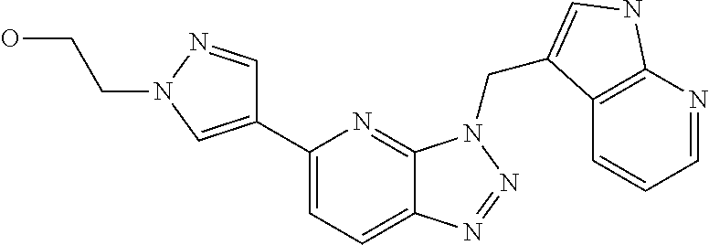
C1(C2=CN(CCO)N=C2)=CC=C2C(=N1)N(CC1=CNC3=C1C=CC=N3)N=N2
